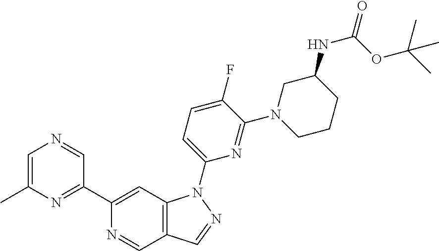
C1=C(C)N=C(C2=CC3=C(C=N2)C=NN3C2=CC=C(F)C(N3CCCC(NC(=O)OC(C)(C)C)C3)=N2)C=N1
